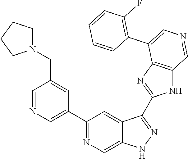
C1(C2=CN=CC(CN3CCCC3)=C2)=NC=C2C(=C1)C(C1=NC3=C(N1)C=NC=C3C1=C(F)C=CC=C1)=NN2
